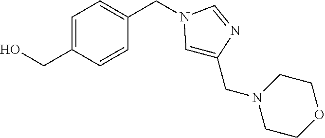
C1=C(CO)C=CC(CN2C=C(CN3CCOCC3)N=C2)=C1
